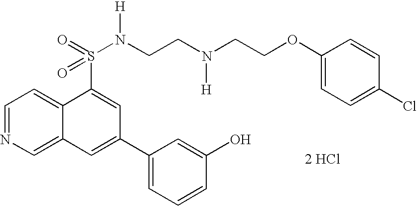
N(CCN(CCOC1=CC=C(Cl)C=C1)[H])(S(C1=CC(C2=CC=CC(O)=C2)=CC2=CN=CC=C12)(=O)=O)[H].[2 HCl]
